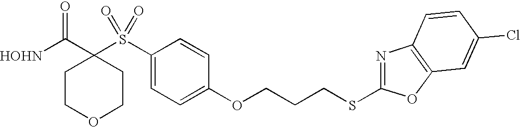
[HOHN]C(C1(S(C2=CC=C(OCCCSC3=NC4=C(O3)C=C(Cl)C=C4)C=C2)(=O)=O)CCOCC1)=O
